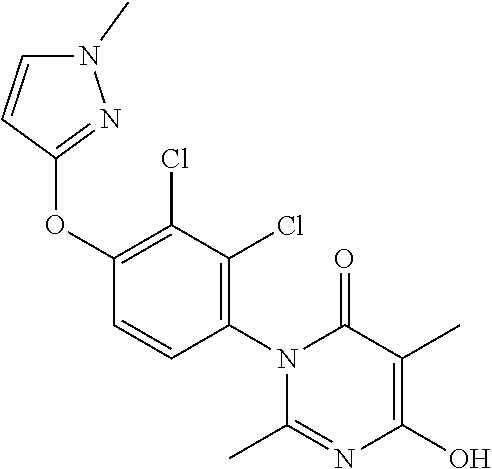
N1(C)C=CC(OC2=C(Cl)C(Cl)=C(N3C(C)=NC(O)=C(C)C3=O)C=C2)=N1
